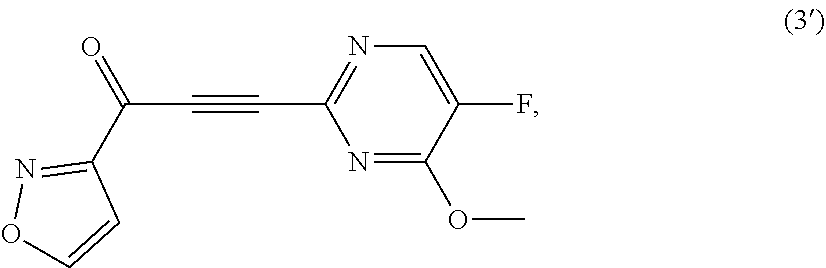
N1=C(C#CC(=O)C2=NOC=C2)N=C(OC)C(F)=C1
